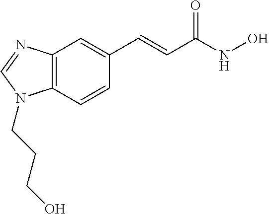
C12=C(C=CC(C=CC(NO)=O)=C1)N(CCCO)C=N2
